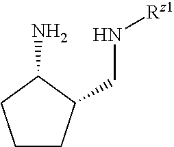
C1CC(CN[Rz1])C(N)C1
